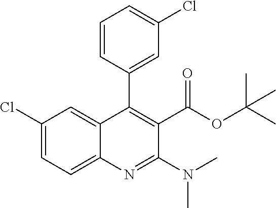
C1(Cl)=CC=C2C(=C1)C(C1=CC(Cl)=CC=C1)=C(C(OC(C)(C)C)=O)C(N(C)C)=N2
